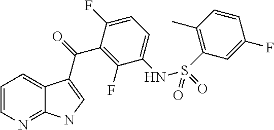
C1=CN=C2C(=C1)C(C(=O)C1=C(F)C(NS(C3=C(C)C=CC(F)=C3)(=O)=O)=CC=C1F)=CN2
